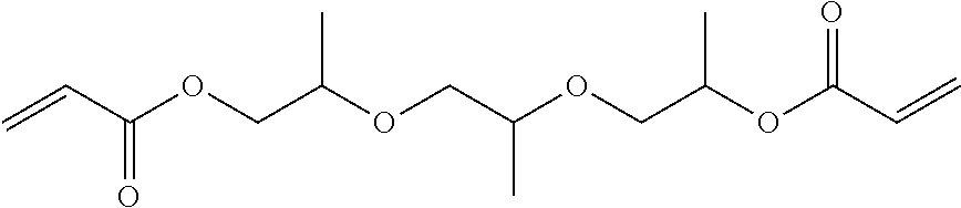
C(C(OCC(OCC(OCC(OC(C=C)=O)C)C)C)=O)=C
